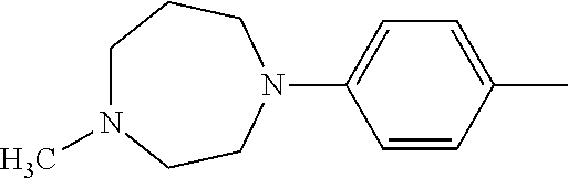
C1=CC(C)=CC=C1N1CCCN(C)CC1
